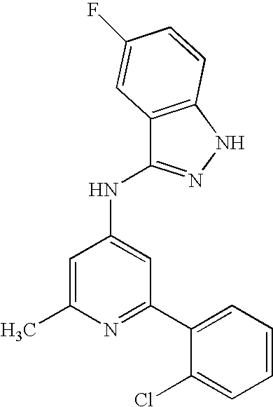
N1=C(C2=CC=CC=C2Cl)C=C(NC2=NNC3=C2C=C(F)C=C3)C=C1C
